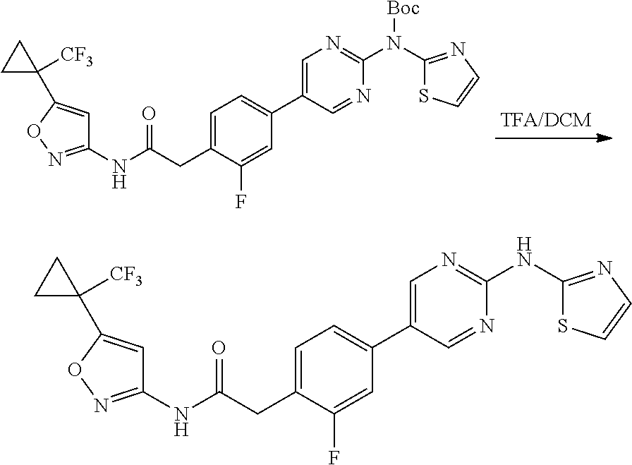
C1(NC(CC2=CC=C(C3=CN=C(N(C4=NC=CS4)[Boc])N=C3)C=C2F)=O)=NOC(C2([CF3])CC2)=C1.C1(NC(CC2=CC=C(C3=CN=C(NC4=NC=CS4)N=C3)C=C2F)=O)=NOC(C2([CF3])CC2)=C1
